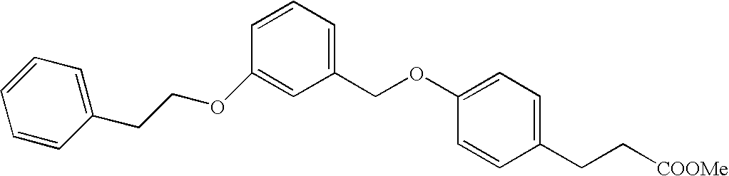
C1(CCOC2=CC(COC3=CC=C(CC[COOMe])C=C3)=CC=C2)=CC=CC=C1
